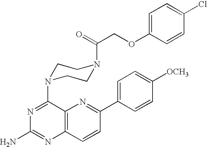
N1=C(N2CCN(C(COC3=CC=C(Cl)C=C3)=O)CC2)C2=C(N=C1N)C=CC(C1=CC=C([OCH3])C=C1)=N2
